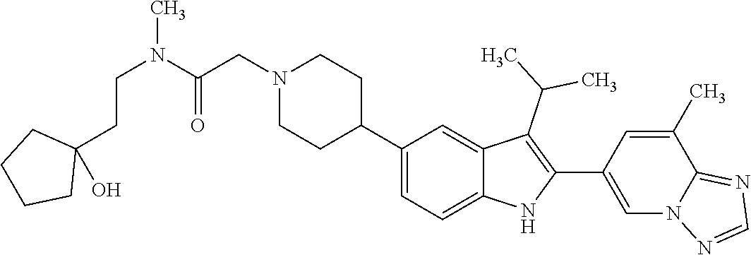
C1(C2CCN(CC(N(CCC3(O)CCCC3)C)=O)CC2)=CC=C2C(=C1)C(C(C)C)=C(C1=CN3C(=NC=N3)C(C)=C1)N2
